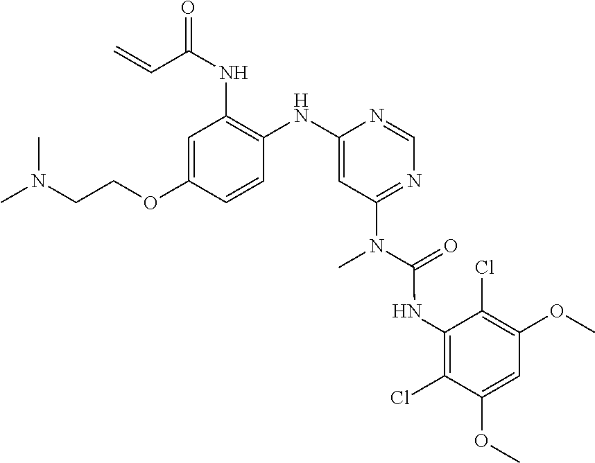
C1=C(OCCN(C)C)C=CC(NC2=CC(N(C)C(NC3=C(Cl)C(OC)=CC(OC)=C3Cl)=O)=NC=N2)=C1NC(C=C)=O
